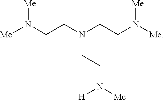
[Me]N(CCN(CCN([Me])[Me])CCN([Me])[H])[Me]
